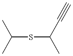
C(SC(C)C#C)(C)C
